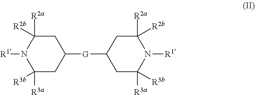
C1C([R3a])([R3b])N([R1])C([R2a])([R2b])CC1[G]C1CC([R3a])([R3b])N([R1])C([R2a])([R2b])C1
